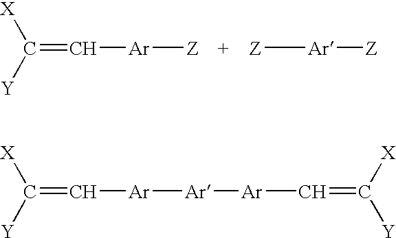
C(=C[Ar][Z])([Y])[X].[Z][Ar][Z].C(=C[Ar][Ar][Ar]C=C([X])[Y])([Y])[X]
